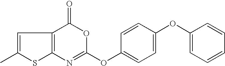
C12=C(C(=O)OC(OC3=CC=C(OC4=CC=CC=C4)C=C3)=N1)C=C(C)S2
